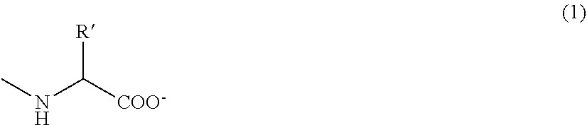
CNC([COO-])[R]
